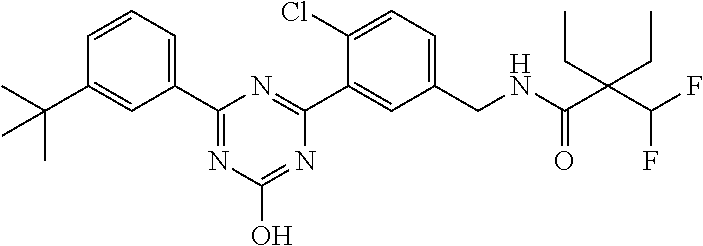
C1(CNC(C(C(F)F)(CC)CC)=O)=CC=C(Cl)C(C2=NC(C3=CC=CC(C(C)(C)C)=C3)=NC(O)=N2)=C1
